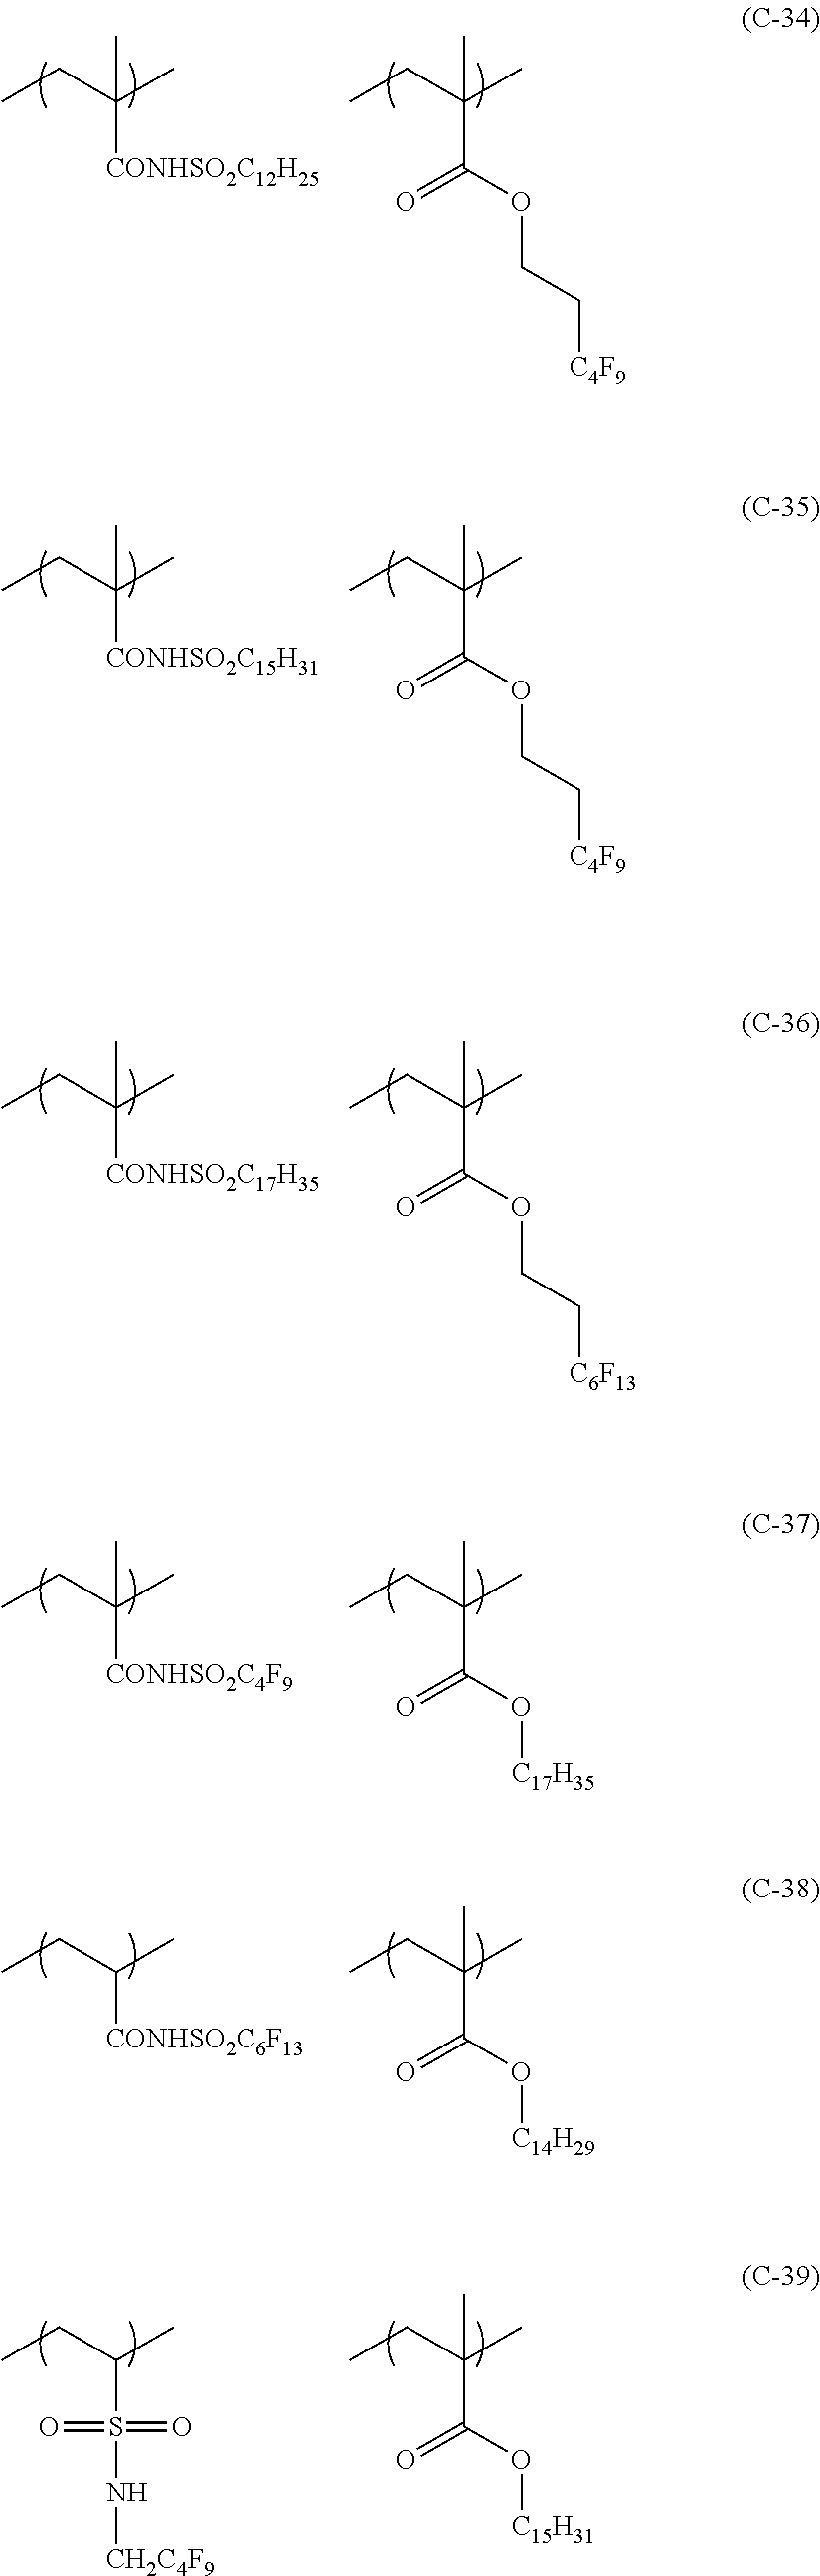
CC(CC)(C)[CONHSO2C12H25].CC(CC)(C)C(OCC[C4F9])=O.CC(CC)(C)[CONHSO2C15H31].CC(CC)(C)C(OCC[C4F9])=O.CC(CC)(C)[CONHSO2C17H35].CC(CC)(C)C(OCC[C6F13])=O.CC(CC)(C)[CONHSO2C4F9].CC(CC)(C)C(O[C17H35])=O.CC(CC)[CONHSO2C6F13].CC(CC)(C)C(O[C14H29])=O.CC(CC)S(=O)(=O)N[CH2C4F9].CC(CC)(C)C(O[C15H31])=O
